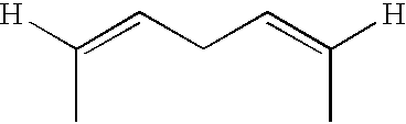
[H]C(=CCC=C([H])C)C
